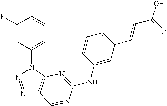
C1(F)=CC(N2N=NC3=C2N=C(NC2=CC(C=CC(=O)O)=CC=C2)N=C3)=CC=C1
